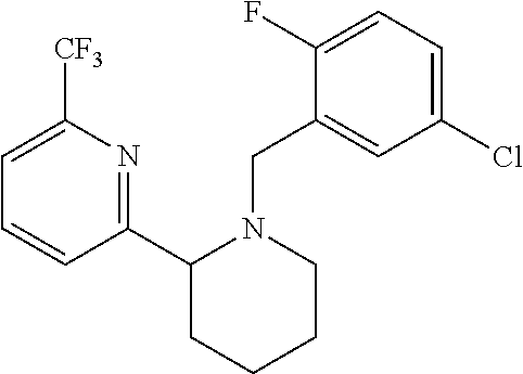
C1=CC(C2CCCCN2CC2=CC(Cl)=CC=C2F)=NC([CF3])=C1
